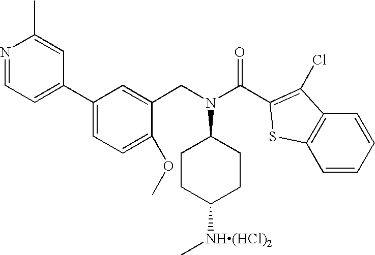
N1=CC=C(C2=CC=C(OC)C(CN(C3CCC([NH(HCl)2]C)CC3)C(C3=C(Cl)C4=C(S3)C=CC=C4)=O)=C2)C=C1C
